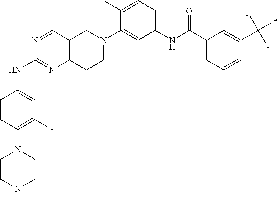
N1=CC2=C(N=C1NC1=CC(F)=C(N3CCN(C)CC3)C=C1)CCN(C1=CC(NC(C3=CC=CC(C(F)(F)F)=C3C)=O)=CC=C1C)C2
